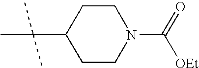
C1CN(C(=O)[OEt])CCC1C(C)(C)C
